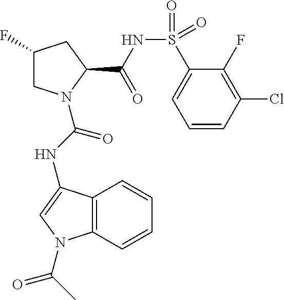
C1C(F)CC(C(NS(C2=CC=CC(Cl)=C2F)(=O)=O)=O)N1C(NC1=CN(C(C)=O)C2=C1C=CC=C2)=O
